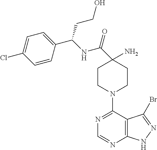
C1(N)(C(=O)NC(C2=CC=C(Cl)C=C2)CCO)CCN(C2=NC=NC3=C2C(Br)=NN3)CC1
